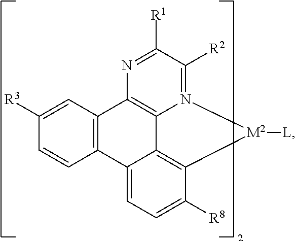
C12=C(C=C([R3])C=C1)C1=C3N(=C([R2])C([R1])=N1)[M2]([L])C1=C3C2=CC=C1[R8]
